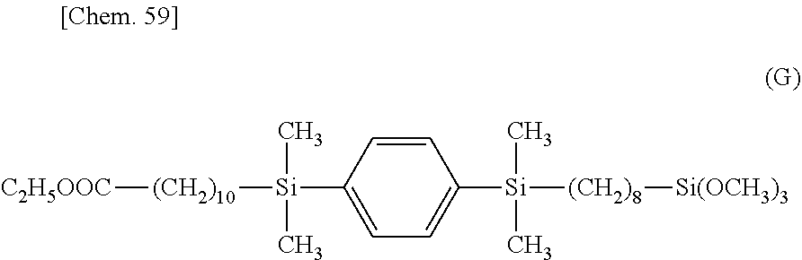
C1=CC([Si]([(CH2)10][C2H5OOC])(C)C)=CC=C1[Si]([(CH2)8][Si(OCH3)3])(C)C
